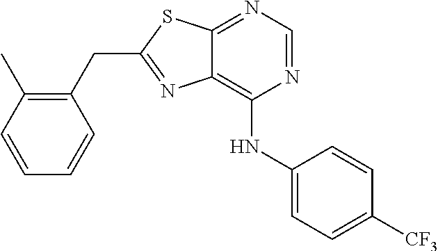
C1(CC2=NC3=C(NC4=CC=C([CF3])C=C4)N=CN=C3S2)=C(C)C=CC=C1
